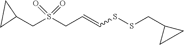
C(C=CSSCC1CC1)S(CC1CC1)(=O)=O
